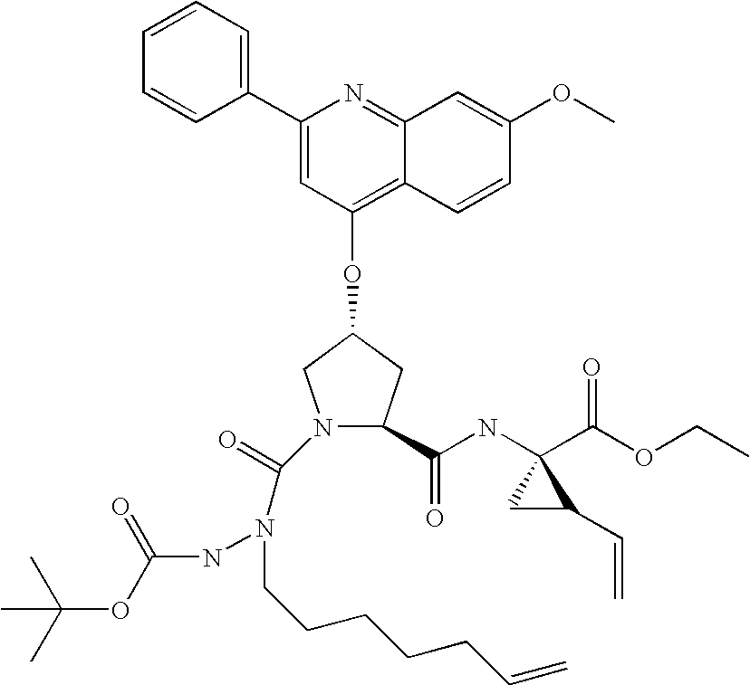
C1(C2=CC=CC=C2)=CC(OC2CC(C(NC3(C(OCC)=O)CC3C=C)=O)N(C(N(CCCCCC=C)NC(OC(C)(C)C)=O)=O)C2)=C2C(=N1)C=C(OC)C=C2
